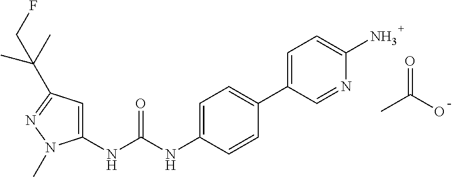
C1(NC(NC2=CC=C(C3=CC=C(N)N=C3)C=C2)=O)=CC(C(C)(C)CF)=NN1C.CC(O)=O
